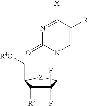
C1(F)(F)C([R3])C(C[R4O])[Z]C1N1C=C([R])C([X])=NC1=O
